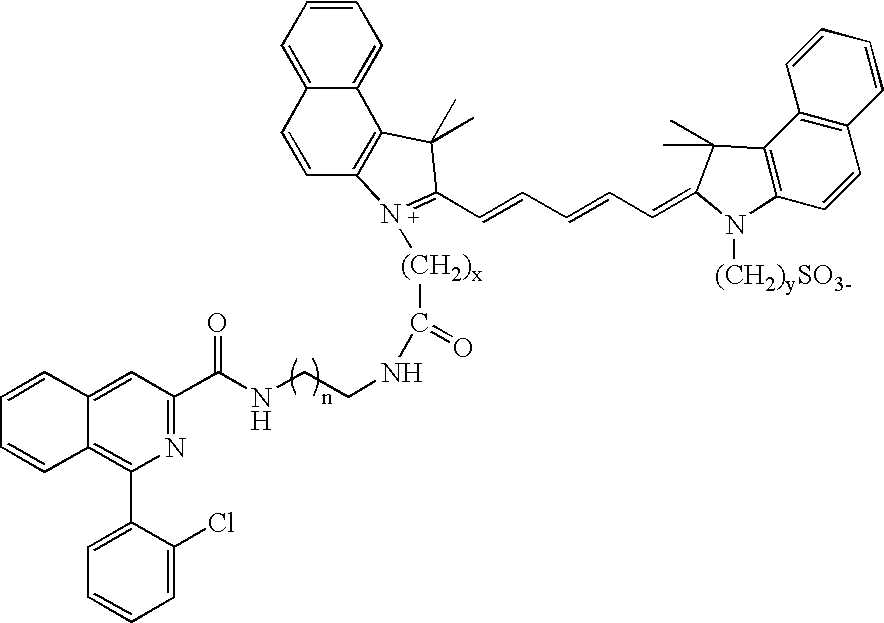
N1=C(C(NCCNC([(CH2)x]N2=C(C=CC=CC=C3C(C)(C)C4=C(C=CC5=C4C=CC=C5)N3[(CH2)ySO3-])C(C)(C)C3=C2C=CC2=CC=CC=C23)=O)=O)C=C2C(=C1C1=CC=CC=C1Cl)C=CC=C2
